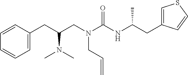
C1(CC(CN(C(NC(CC2=CSC=C2)C)=O)CC=C)N(C)C)=CC=CC=C1
